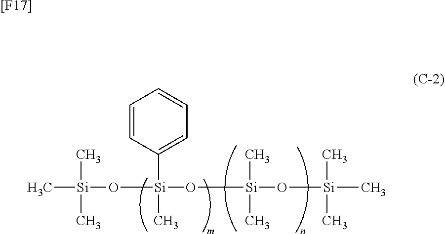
C[Si](C)(C)O[Si](O[Si](C)(C)O[Si](C)(C)C)(C)C1=CC=CC=C1.[[F17]]
